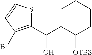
C1(C(C2C([OTBS])CCCC2)O)=C(Br)C=CS1
